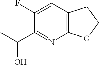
C1(F)=CC2=C(N=C1C(C)O)OCC2
